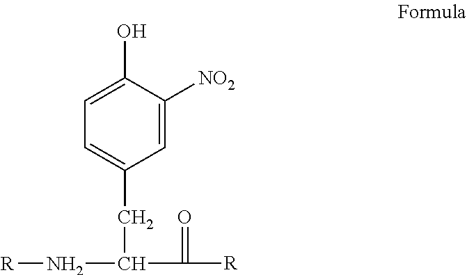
C1=C(CC(N[R])C(=O)[R])C=C([NO2])C(O)=C1
